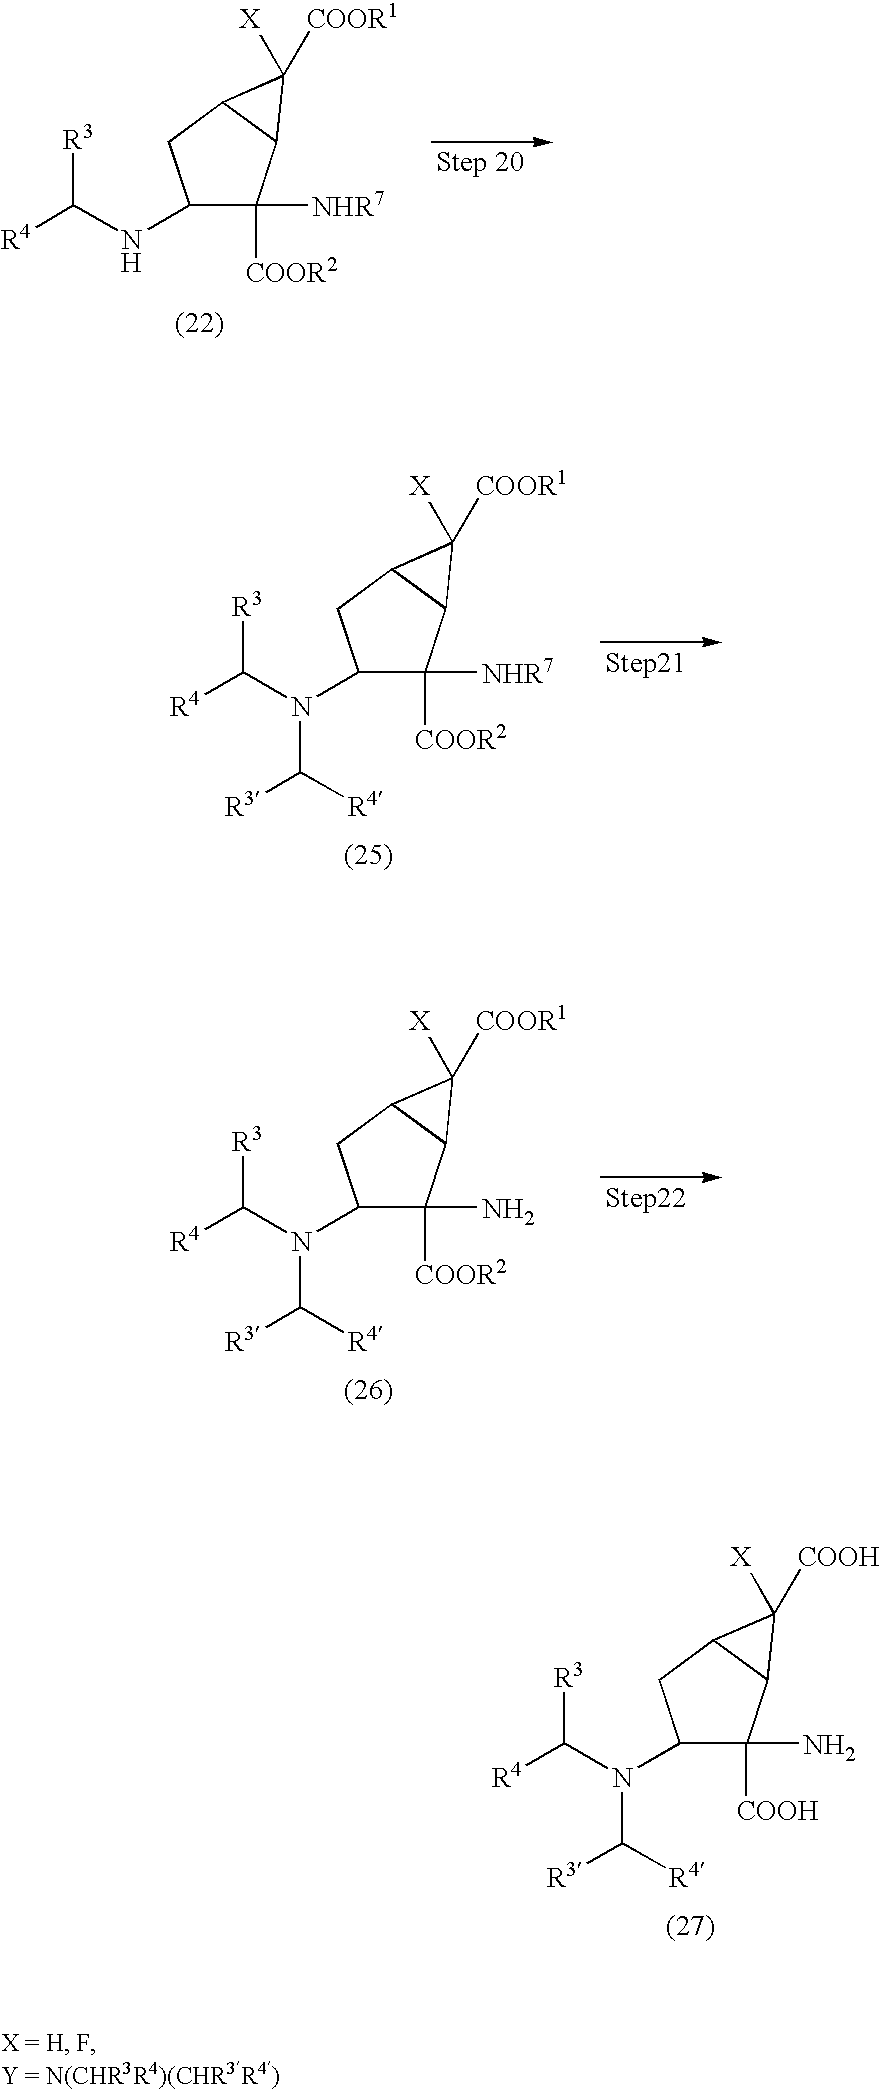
C1(NC([R3])[R4])C([NHR7])([COOR2])C2C(C1)C2([X])[COOR1].C1(N(C([R3])[R4])C([R4])[R3])C([NHR7])([COOR2])C2C(C1)C2([X])[COOR1].C1(N(C([R3])[R4])C([R4])[R3])C(N)([COOR2])C2C(C1)C2([X])[COOR1].C1(N(C([R3])[R4])C([R4])[R3])C(N)([COOH])C2C(C1)C2([X])[COOH]
